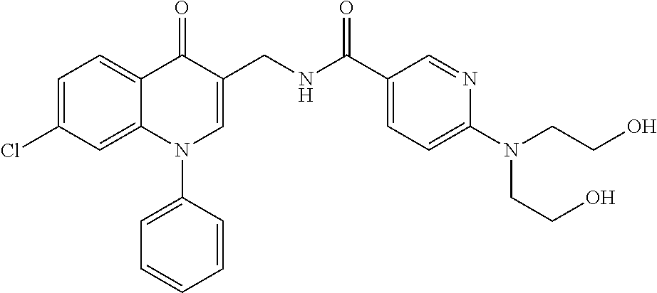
C1=C(Cl)C=C2C(=C1)C(=O)C(CNC(C1=CC=C(N(CCO)CCO)N=C1)=O)=CN2C1=CC=CC=C1
